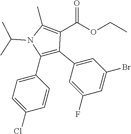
C1(C2=C(C3=CC(Br)=CC(F)=C3)C(C(OCC)=O)=C(C)N2C(C)C)=CC=C(Cl)C=C1
